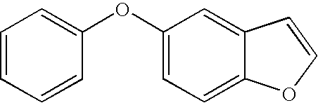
O(C1=CC=C2C(=C1)C=CO2)C1=CC=CC=C1
